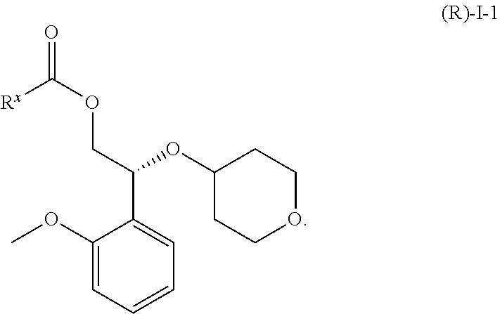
C1(OC)=CC=CC=C1C(COC([Rx])=O)OC1CCOCC1
